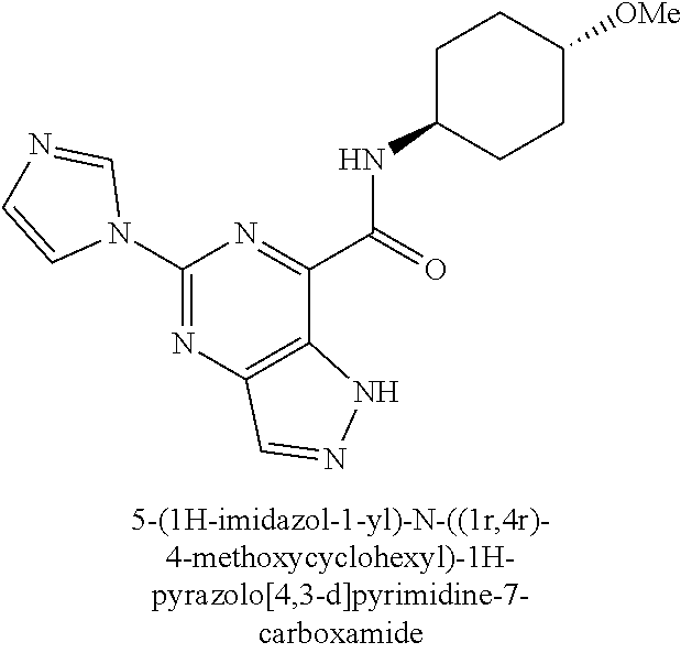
C1(N2C=NC=C2)=NC2=C(C(C(NC3CCC([OMe])CC3)=O)=N1)NN=C2
